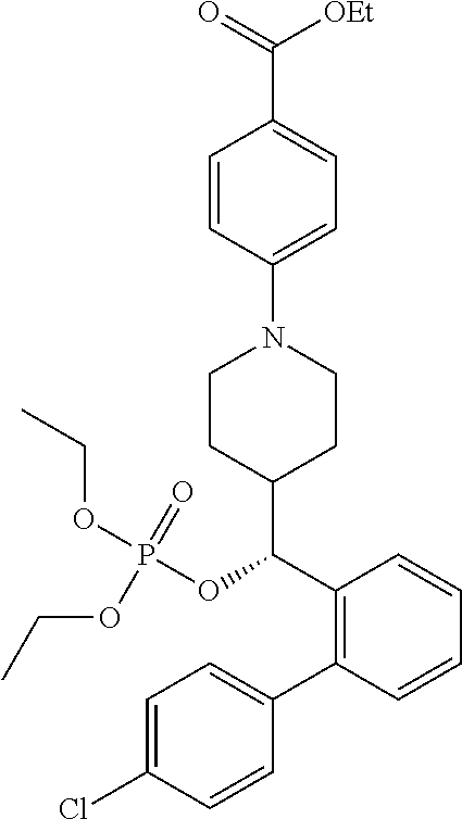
C1=C(Cl)C=CC(C2=C(C(C3CCN(C4=CC=C(C(=O)[OEt])C=C4)CC3)OP(OCC)(OCC)=O)C=CC=C2)=C1
